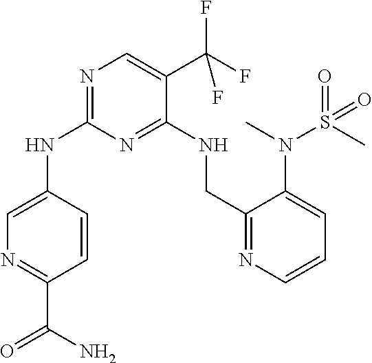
C1=C(NC2=NC=C(C(F)(F)F)C(NCC3=NC=CC=C3N(C)S(=O)(C)=O)=N2)C=CC(C(N)=O)=N1
